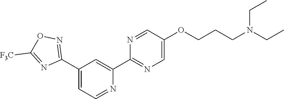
N1=CC=C(C2=NOC([F3C])=N2)C=C1C1=NC=C(OCCCN(CC)CC)C=N1
